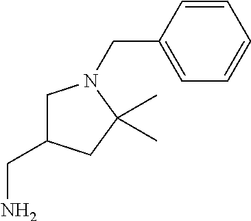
C1C(CN)CC(C)(C)N1CC1=CC=CC=C1
